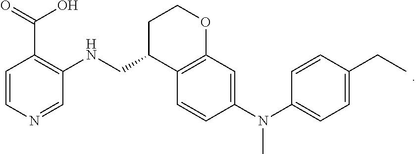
C1=CC(N(C2=CC=C(CC)C=C2)C)=CC2=C1C(CNC1=C(C(O)=O)C=CN=C1)CCO2
